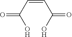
C(=CC(=O)O)C(=O)O
